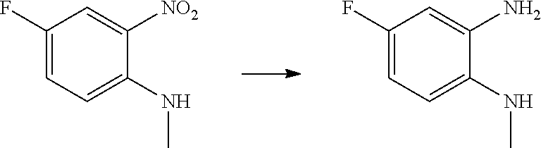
C1(F)=CC=C(NC)C(N)=C1.C1(F)=CC=C(NC)C([NO2])=C1
